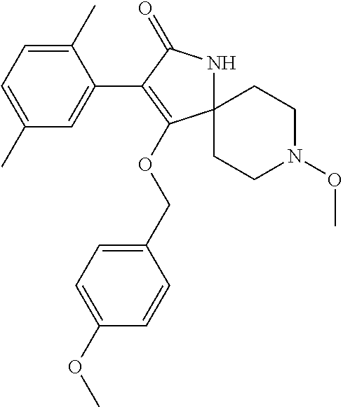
C12(CCN(OC)CC1)NC(=O)C(C1=CC(C)=CC=C1C)=C2OCC1=CC=C(OC)C=C1
